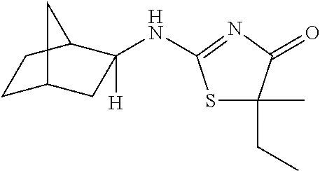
C1C2CC(NC3=NC(=O)C(C)(CC)S3)([H])C(C1)C2
